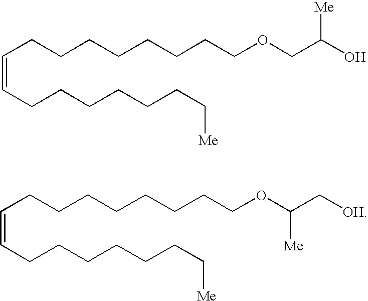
C(CCCCCCCCOCC(O)[Me])=CCCCCCCC[Me].C(CCCCCCCCOC(C[OH])[Me])=CCCCCCCC[Me]
